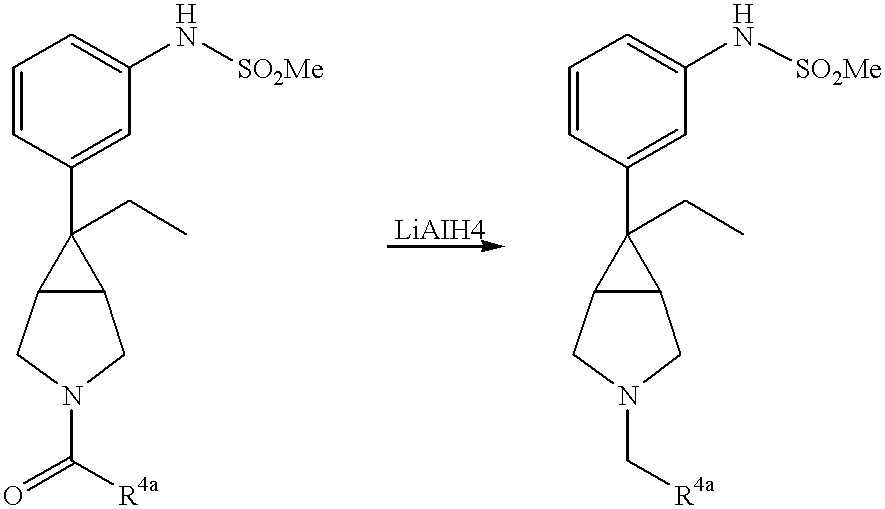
C1(C2(CC)C3C2CN(C(=O)[R4a])C3)=CC(N[SO2Me])=CC=C1.C1(C2(CC)C3C2CN(C[R4a])C3)=CC(N[SO2Me])=CC=C1
